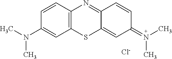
C1(N(C)C)=CC2=C(C=C1)N=C1C(=CC(=N(C)C)C=C1)S2.[Cl-]
